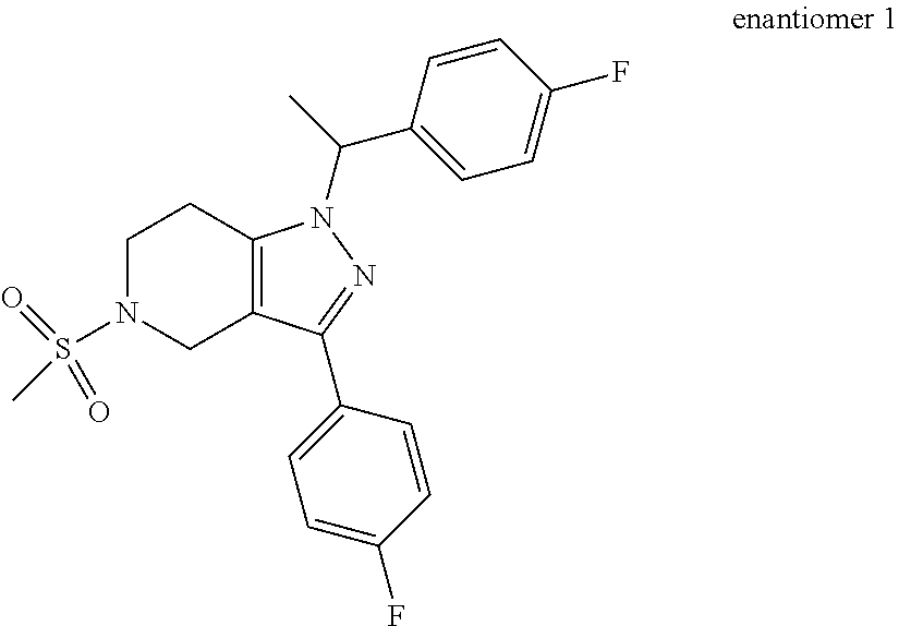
C1N(S(=O)(=O)C)CC2=C(C1)N(C(C1=CC=C(F)C=C1)C)N=C2C1=CC=C(F)C=C1
